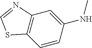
N(C1=CC2=C(C=C1)SC=N2)C
